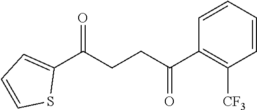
C1(C(CCC(C2=C([CF3])C=CC=C2)=O)=O)=CC=CS1
